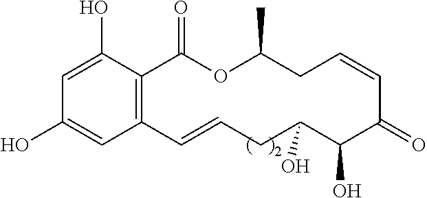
C1(O)=CC2=C(C(O)=C1)C(=O)OC(C)CC=CC(=O)C(O)C(O)CC=C2
